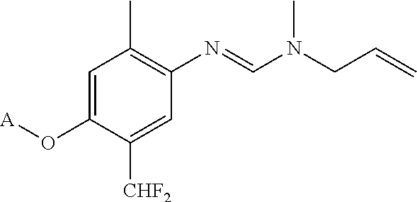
C1=C(O[A])C([CHF2])=CC(N=CN(CC=C)C)=C1C
